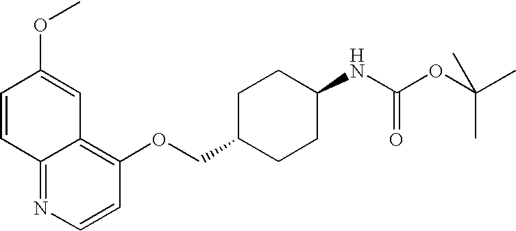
O(CC1CCC(NC(OC(C)(C)C)=O)CC1)C1=C2C(=NC=C1)C=CC(OC)=C2
